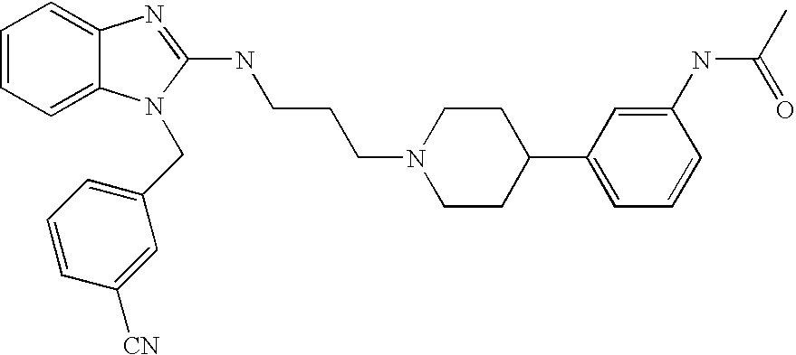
C1=CC=C2C(=C1)N=C(NCCCN1CCC(C3=CC=CC(NC(C)=O)=C3)CC1)N2CC1=CC=CC([CN])=C1
